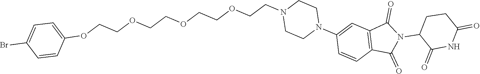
O(CCOCCOCCOCCN1CCN(C2=CC3=C(C=C2)C(=O)N(C2C(=O)NC(=O)CC2)C3=O)CC1)C1=CC=C(Br)C=C1
